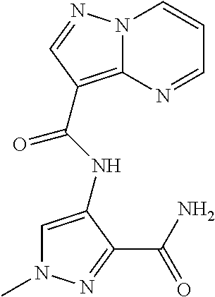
N1(C)C=C(NC(=O)C2=C3N(C=CC=N3)N=C2)C(C(=O)N)=N1
